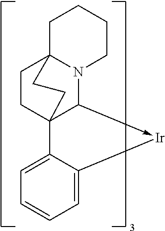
C1CC23C(->[Ir]C4=CC=CC=C24)N2C1(CC3)CCCC2
